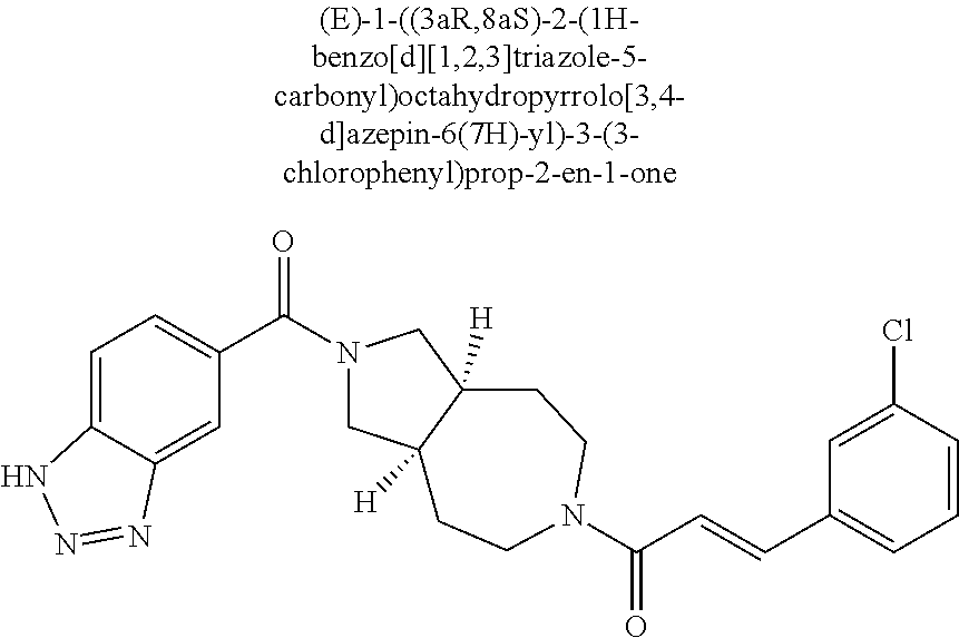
C1=C2C(=CC(C(N3CC4([H])C([H])(C3)CCN(C(C=CC3=CC=CC(Cl)=C3)=O)CC4)=O)=C1)N=NN2
